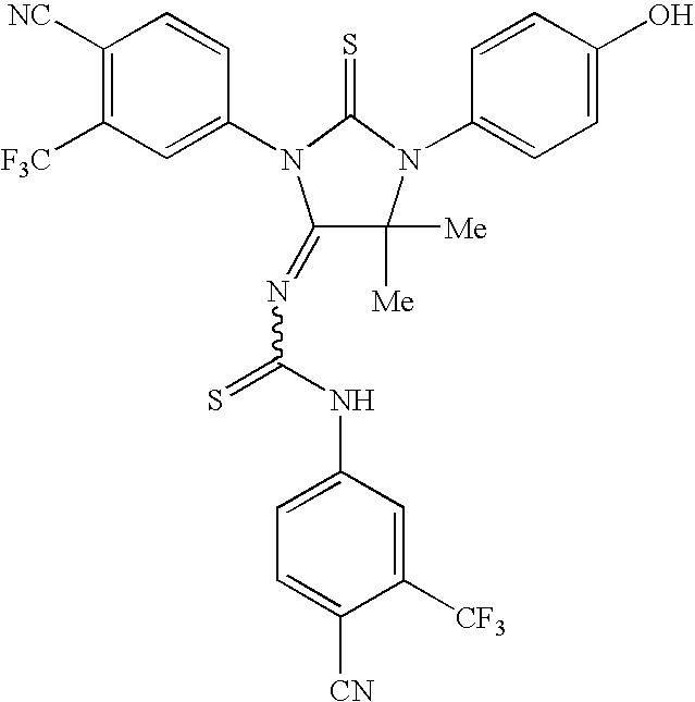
C1([NC])=C([F3C])C=C(N2C(=NC(=S)NC3=CC=C([CN])C([CF3])=C3)C([Me])([Me])N(C3=CC=C(O)C=C3)C2=S)C=C1
